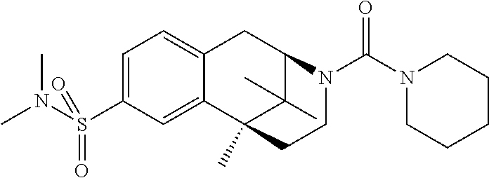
C1(S(N(C)C)(=O)=O)=CC=C2C(=C1)C1(C)C(C)(C)C(C2)N(C(N2CCCCC2)=O)CC1
